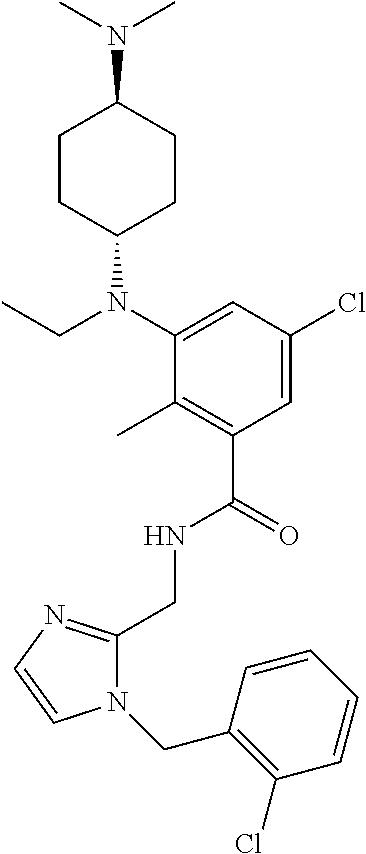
C1(CNC(C2=C(C)C(N(C3CCC(N(C)C)CC3)CC)=CC(Cl)=C2)=O)=NC=CN1CC1=C(Cl)C=CC=C1
